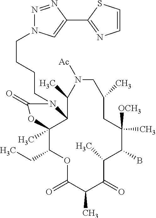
O1C(=O)C(C)C(=O)C(C)C(B)C([OCH3])(C)CC(C)CN([Ac])C(C)C2C(C)(C1CC)OC(=O)N2CCCCN1N=NC(C2=NC=CS2)=C1
